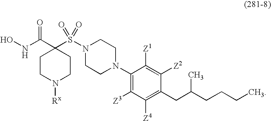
ONC(C1(S(N2CCN(C3=C([Z3])C([Z4])=C(CC(CCCC)C)C([Z2])=C3[Z1])CC2)(=O)=O)CCN([Rx])CC1)=O
